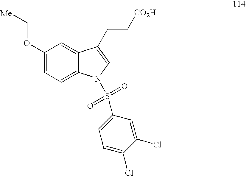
C1(OC[Me])=CC=C2C(=C1)C(CC[CO2H])=CN2S(=O)(=O)C1=CC=C(Cl)C(Cl)=C1
